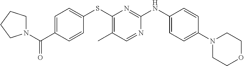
C1=C(C(=O)N2CCCC2)C=CC(SC2=C(C)C=NC(NC3=CC=C(N4CCOCC4)C=C3)=N2)=C1
